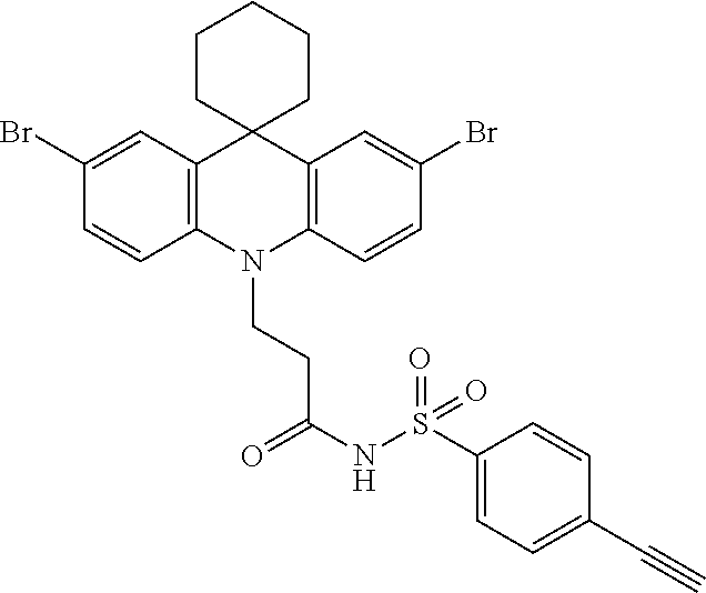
C1(Br)=CC2=C(C=C1)N(CCC(NS(C1=CC=C(C#C)C=C1)(=O)=O)=O)C1=C(C=C(Br)C=C1)C21CCCCC1
